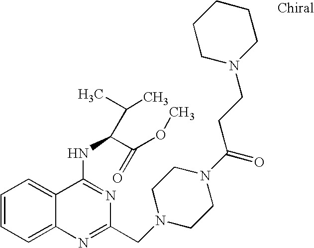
C1=CC=C2C(=C1)C(NC(C(OC)=O)C(C)C)=NC(CN1CCN(C(=O)CCN3CCCCC3)CC1)=N2
